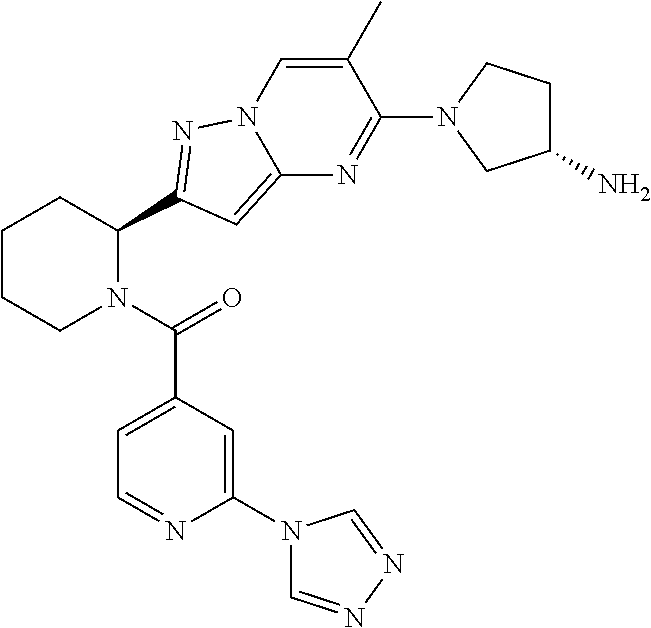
C1CCN(C(=O)C2=CC=NC(N3C=NN=C3)=C2)C(C2=NN3C=C(C)C(N4CC(N)CC4)=NC3=C2)C1
